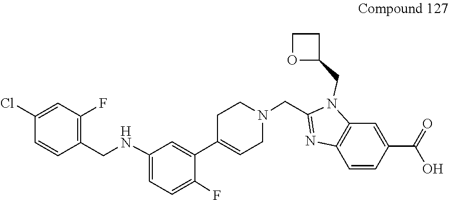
C1C(C2=CC(NCC3=C(F)C=C(Cl)C=C3)=CC=C2F)=CCN(CC2=NC3=C(N2CC2OCC2)C=C(C(=O)O)C=C3)C1
